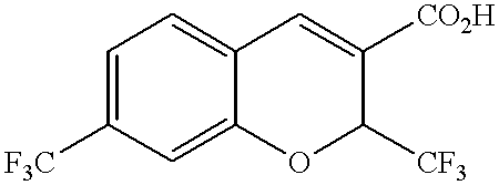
C1([F3C])=CC=C2C(=C1)OC([CF3])C([CO2H])=C2
